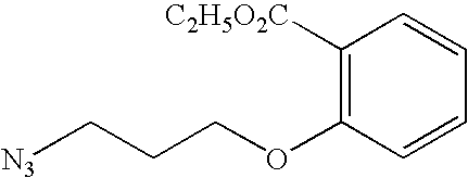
[N3]CCCOC1=C([C2H5O2C])C=CC=C1
